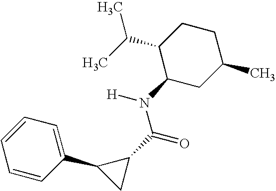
C1=CC(C2CC2C(N([H])C2CC(C)CCC2C(C)C)=O)=CC=C1
